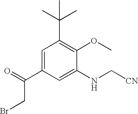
C1=C(NC[CN])C(OC)=C(C(C)(C)C)C=C1C(CBr)=O
